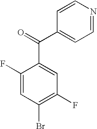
C1(F)=CC(Br)=C(F)C=C1C(C1=CC=NC=C1)=O
